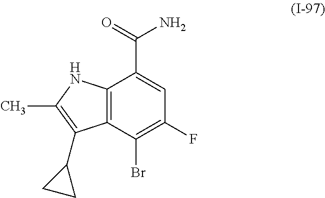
C12=C(C(Br)=C(F)C=C1C(N)=O)C(C1CC1)=C(C)N2
